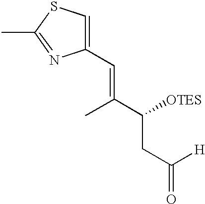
CC1=NC(C=C(C(CC(=O)[H])[OTES])C)=CS1
